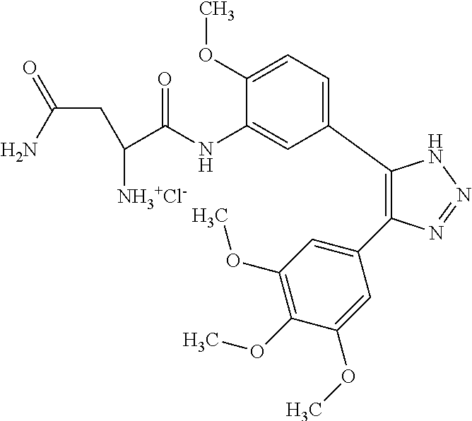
C1(C2=CC=C(OC)C(NC(C(CC(=O)N)[NH3+Cl-])=O)=C2)=C(C2=CC(OC)=C(OC)C(OC)=C2)N=NN1
